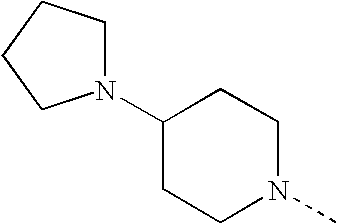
C1(N2CCCC2)CCN(C)CC1
